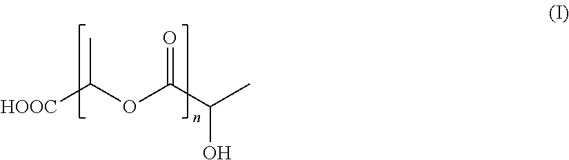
[HOOC]C(OC(C(C)O)=O)C
